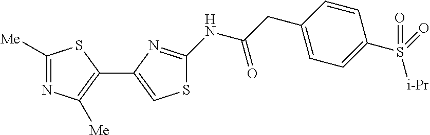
C1([Me])=NC([Me])=C(C2=CSC(NC(CC3=CC=C(S(=O)([i-Pr])=O)C=C3)=O)=N2)S1
